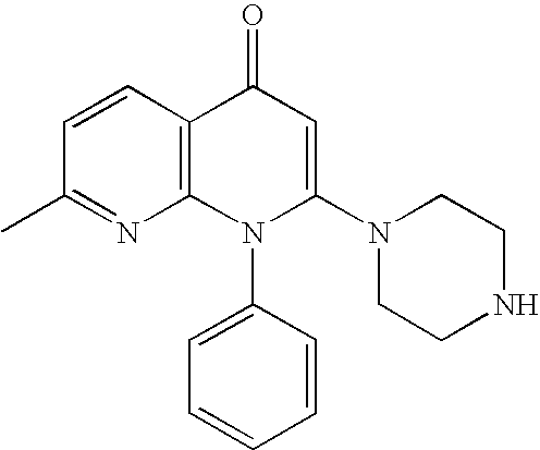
C1(C)=NC2=C(C=C1)C(=O)C=C(N1CCNCC1)N2C1=CC=CC=C1
